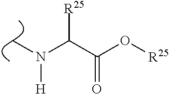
CN(C(C(O[R25])=O)[R25])[H]
